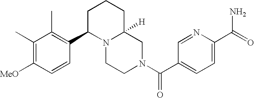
C1=C(C(=O)N)N=CC(C(N2CC3([H])N(CC2)C(C2=C(C)C(C)=C([MeO])C=C2)CCC3)=O)=C1
